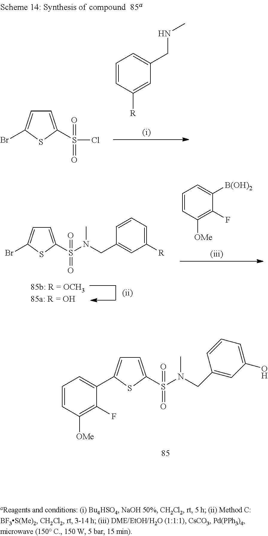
C1=CC([R])=CC(CNC)=C1.C1=C(S(=O)(Cl)=O)SC(Br)=C1.C1(C2=CC=C(S(N(CC3=CC(O)=CC=C3)C)(=O)=O)S2)=CC=CC([OMe])=C1F.C1=CC([OMe])=C(F)C([B(OH)2])=C1.C1=C(S(N(CC2=CC([R])=CC=C2)C)(=O)=O)SC(Br)=C1
